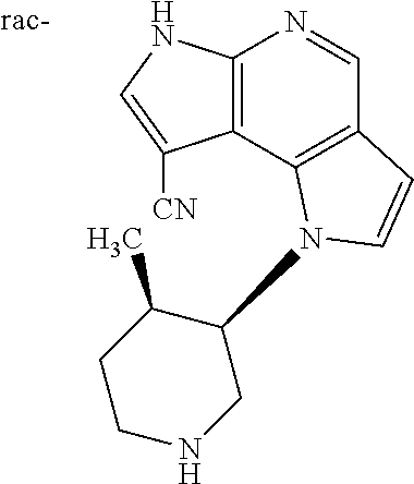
C12=C(C3=C(C=N1)C=CN3C1C(C)CCNC1)C([CN])=CN2
